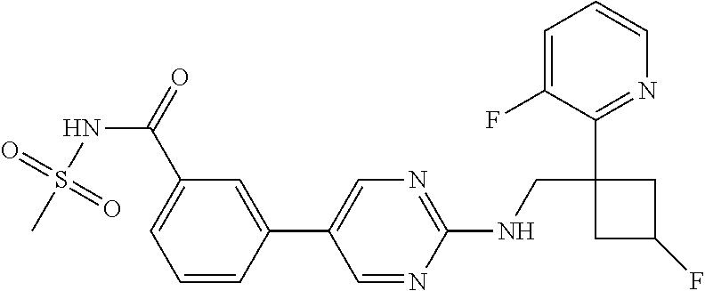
C1=C(F)C(C2(CNC3=NC=C(C4=CC(C(NS(=O)(=O)C)=O)=CC=C4)C=N3)CC(F)C2)=NC=C1
